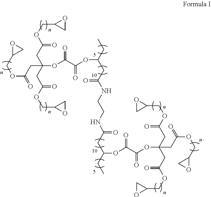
C1(COC(=O)CC(OC(C(OC(CC)CC(NCCNC(CC(CC)OC(C(OC(CC(OCC2CO2)=O)(CC(OCC2OC2)=O)CC(OCC2CO2)=O)=O)=O)=O)=O)=O)=O)(CC(OCC2CO2)=O)CC(OCC2OC2)=O)CO1
